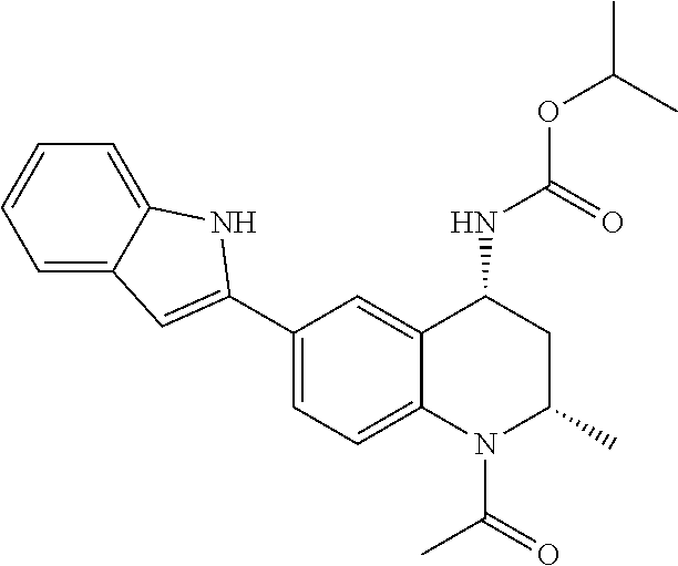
C(OC(C)C)(NC1CC(C)N(C(C)=O)C2=CC=C(C3=CC4=CC=CC=C4N3)C=C12)=O
